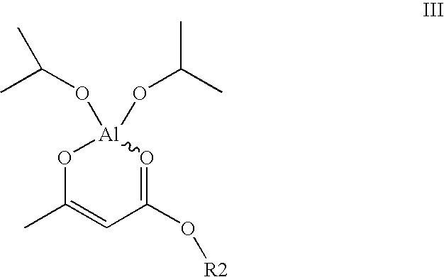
[Al]1(OC(C)C)(OC(C)C)OC(C)=CC(O[R2])=O1
